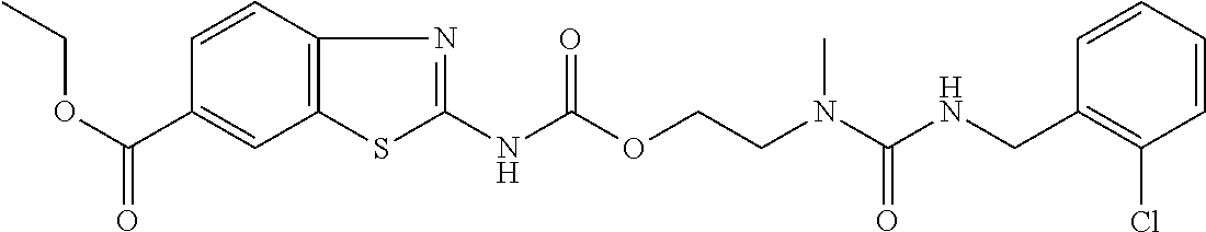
C1=CC(CNC(N(CCOC(NC2=NC3=C(S2)C=C(C(=O)OCC)C=C3)=O)C)=O)=C(Cl)C=C1
